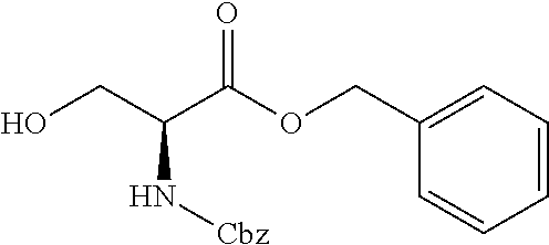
OCC(C(OCC1=CC=CC=C1)=O)N[Cbz]
